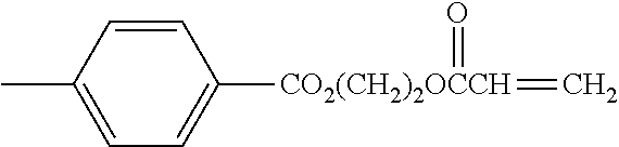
C1=CC(C)=CC=C1[CO2(CH2)2OCCH](=C)=O
